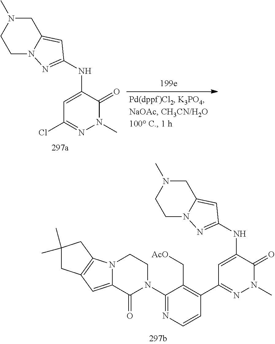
C1N(C)CCN2C1=CC(NC1=CC(Cl)=NN(C)C1=O)=N2.C1N(C)CCN2C1=CC(NC1=CC(C3=C(C[AcO])C(N4CCN5C(=CC6=C5CC(C)(C)C6)C4=O)=NC=C3)=NN(C)C1=O)=N2
